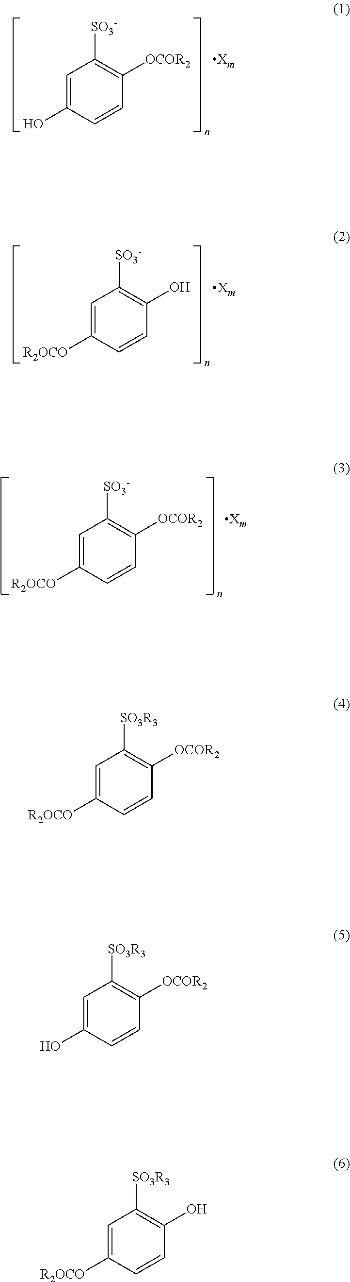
C1=C(O)C=CC([OCOR2])=C1[SO3-].C1=C([R2OCO])C=CC(O)=C1[SO3-].C1=C([R2OCO])C=CC([OCOR2])=C1[SO3-].C1=C([R2OCO])C=CC([OCOR2])=C1[SO3R3].C1=C(O)C=CC([OCOR2])=C1[SO3R3].C1=C([R2OCO])C=CC(O)=C1[SO3R3]
